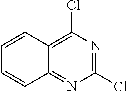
C12=C(Cl)N=C(Cl)N=C1C=CC=C2
